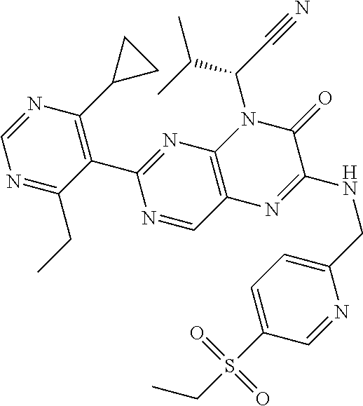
C1(C2=NC3=C(C=N2)N=C(NCC2=CC=C(S(CC)(=O)=O)C=N2)C(=O)N3C(C#N)C(C)C)=C(C2CC2)N=CN=C1CC
